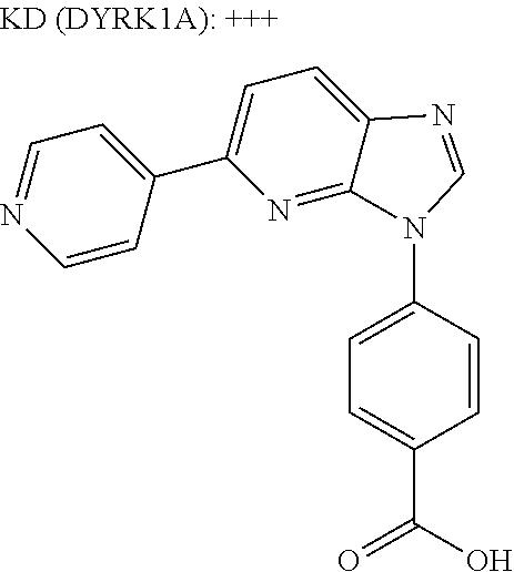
C1=C(N2C3=NC(C4=CC=NC=C4)=CC=C3N=C2)C=CC(C(O)=O)=C1
